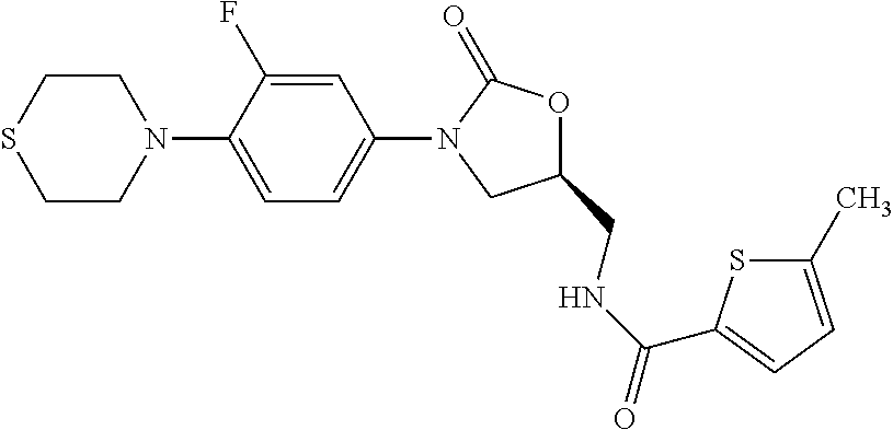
C1=C(F)C(N2CCSCC2)=CC=C1N1CC(CNC(=O)C2=CC=C(C)S2)OC1=O
